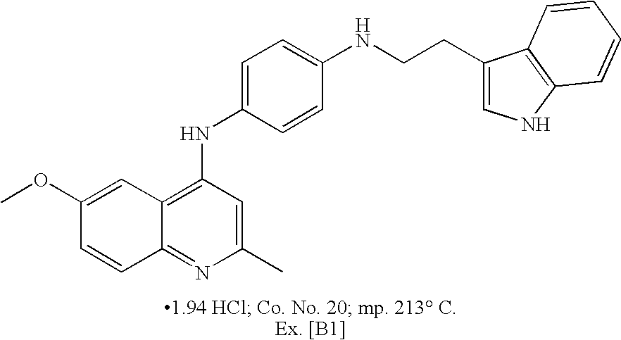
C12=C(NC3=CC=C(NCCC4=CNC5=C4C=CC=C5)C=C3)C=C(C)N=C1C=CC(OC)=C2
